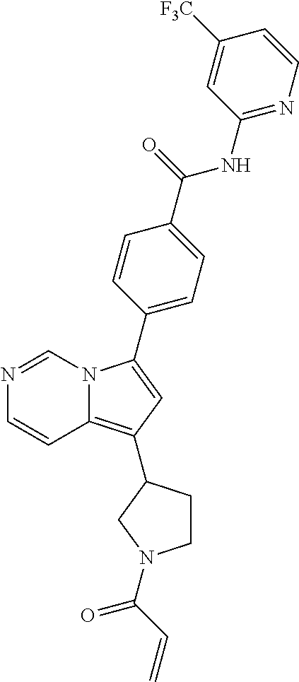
N1=CN2C(=C(C3CCN(C(C=C)=O)C3)C=C2C2=CC=C(C(=O)NC3=NC=CC([F3C])=C3)C=C2)C=C1
